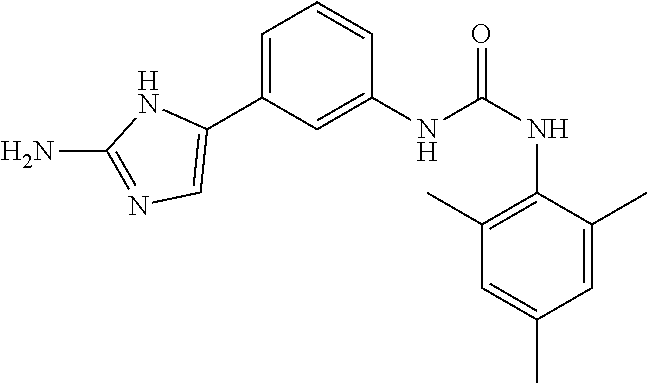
C1(NC(NC2=C(C)C=C(C)C=C2C)=O)=CC(C2=CN=C(N)N2)=CC=C1
